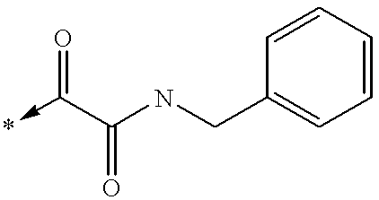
*<-C(C(NCC1=CC=CC=C1)=O)=O
